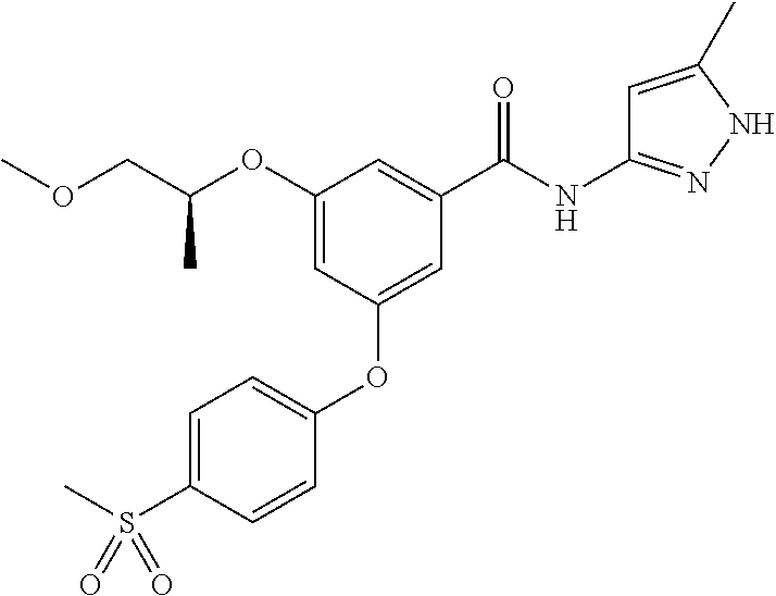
C1(OC(COC)C)=CC(OC2=CC=C(S(=O)(C)=O)C=C2)=CC(C(NC2=NNC(C)=C2)=O)=C1
